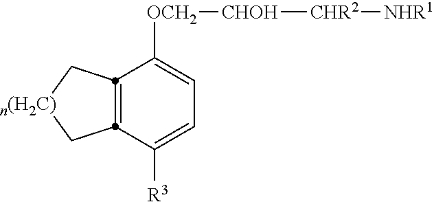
C1([R3])=CC=C([OCH2][CHOH][CHR2][NHR1])C2=C1C[n(H2C)]C2
